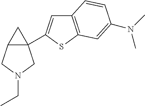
C12(C3=CC4=C(S3)C=C(N(C)C)C=C4)C(CN(CC)C1)C2
